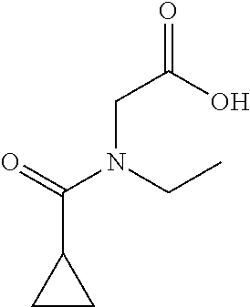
C1CC1C(=O)N(CC)CC(=O)O
